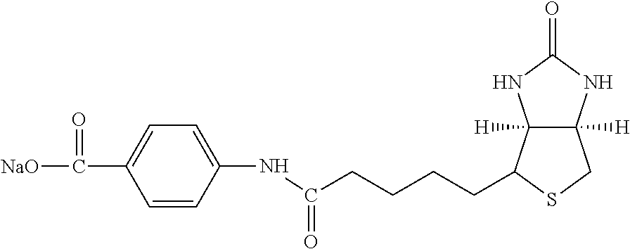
C(CCCCC1C2([H])C([H])(CS1)NC(=O)N2)(=O)NC1=CC=C(C(=O)[NaO])C=C1
